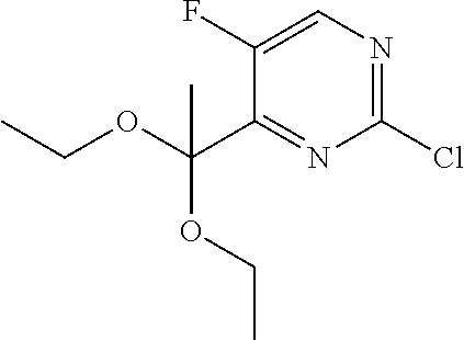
C1(F)=CN=C(Cl)N=C1C(OCC)(OCC)C
